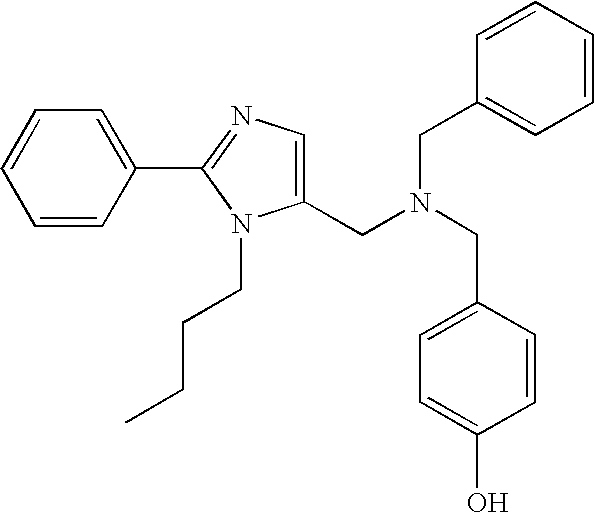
C1=CC(C2=NC=C(CN(CC3=CC=CC=C3)CC3=CC=C(O)C=C3)N2CCCC)=CC=C1
